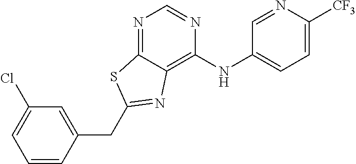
C1=CC(CC2=NC3=C(NC4=CC=C([CF3])N=C4)N=CN=C3S2)=CC(Cl)=C1
